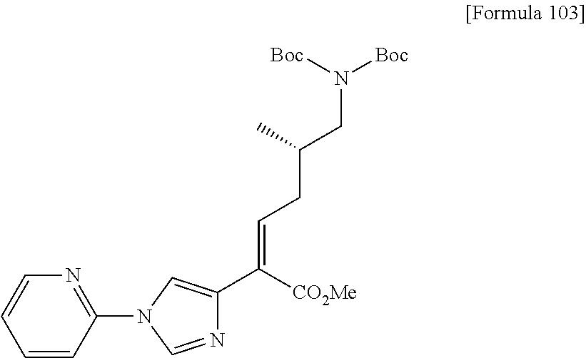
C1=CC=CC(N2C=NC(C(=CCC(CN([Boc])[Boc])C)[CO2Me])=C2)=N1
